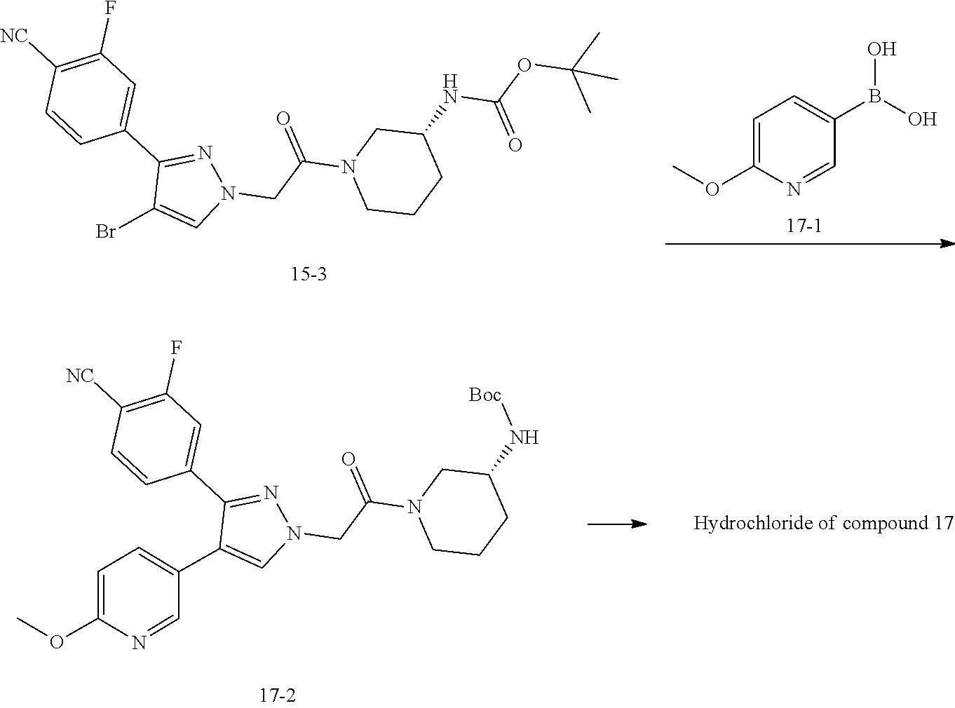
C1(C2=CC(F)=C([NC])C=C2)=NN(CC(N2CCCC(NC(=O)OC(C)(C)C)C2)=O)C=C1Br.OB(O)C1=CC=C(OC)N=C1.C1(C2=CC(F)=C([NC])C=C2)=NN(CC(N2CCCC(N[Boc])C2)=O)C=C1C1=CC=C(OC)N=C1
